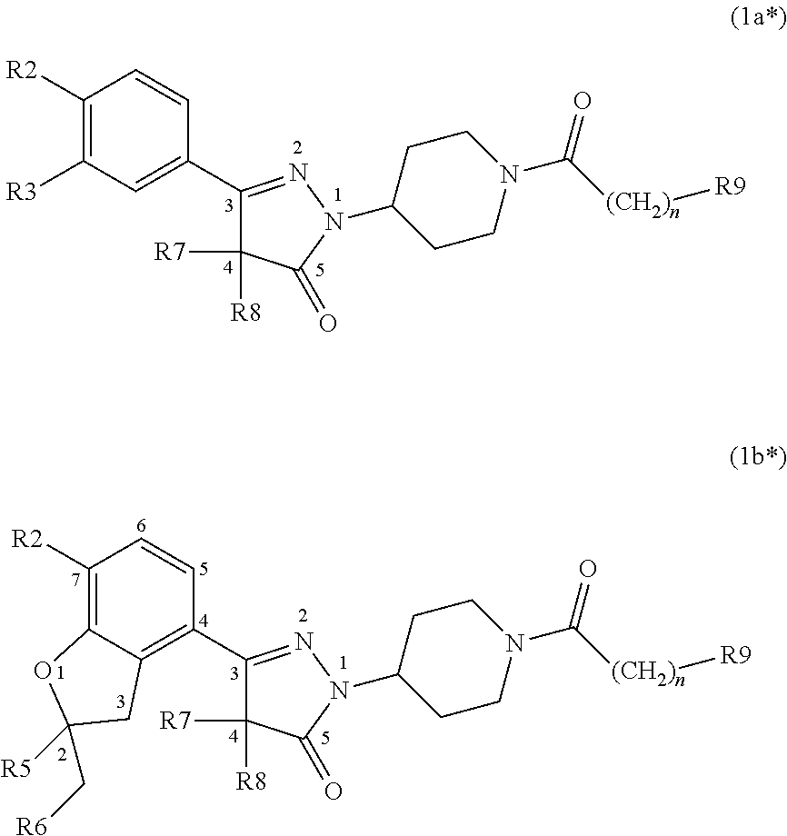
C1([R2])=C([R3])C=C(C2=NN(C3CCN(C([(CH2)n][R9])=O)CC3)C(=O)C2([R7])[R8])C=C1.C1([R2])=C2C(=C(C3=NN(C4CCN(C([(CH2)n][R9])=O)CC4)C(=O)C3([R7])[R8])C=C1)CC([R5])(C[R6])O2
